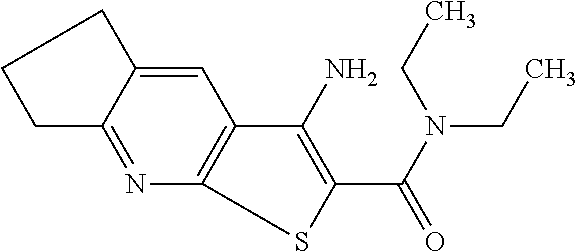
C1=C2C(=NC3=C1C(N)=C(C(N(CC)CC)=O)S3)CCC2
